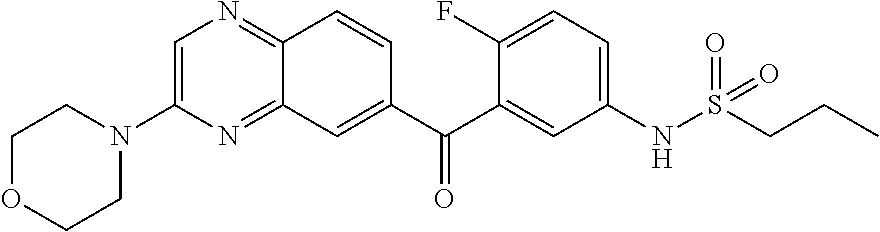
C1=C(N2CCOCC2)N=C2C(=N1)C=CC(C(C1=CC(NS(CCC)(=O)=O)=CC=C1F)=O)=C2
